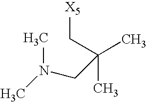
[X5]CC(C)(C)CN(C)C
